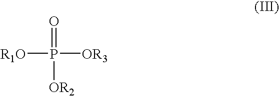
[R1O]P([OR3])([OR2])=O
